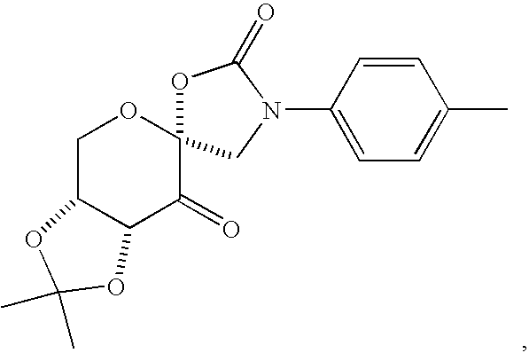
C1C2C(C(=O)C3(O1)OC(=O)N(C1=CC=C(C)C=C1)C3)OC(C)(C)O2
